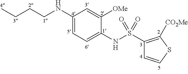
C1(NCCCC)=CC=C(NS(C2=C([CO2Me])SC=C2)(=O)=O)C([OMe])=C1
